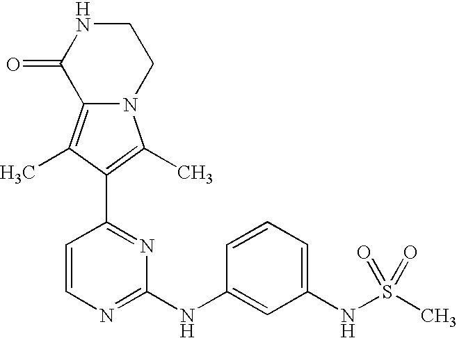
N12C(=C(C)C(C3=NC(NC4=CC(NS(C)(=O)=O)=CC=C4)=NC=C3)=C1C)C(=O)NCC2
